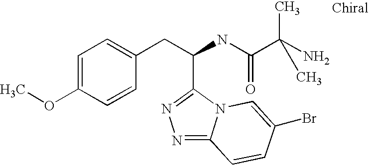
N1=C2N(C(C(CC3=CC=C(OC)C=C3)NC(C(N)(C)C)=O)=N1)C=C(Br)C=C2
